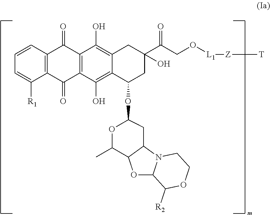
C1=CC2=C(C([R1])=C1)C(=O)C1=C(C2=O)C(O)=C2C(=C1O)C(OC1CC3N4C(OC3C(C)O1)C([R2])OCC4)CC(C(CO[L1][Z][T])=O)(O)C2
